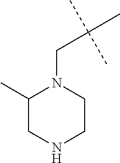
C1(C)CNCCN1CC(C)(C)C
